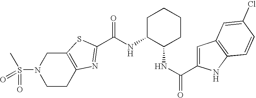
C12=C(SC(C(NC3C(NC(=O)C4=CC5=C(N4)C=CC(Cl)=C5)CCCC3)=O)=N1)CN(S(C)(=O)=O)CC2
